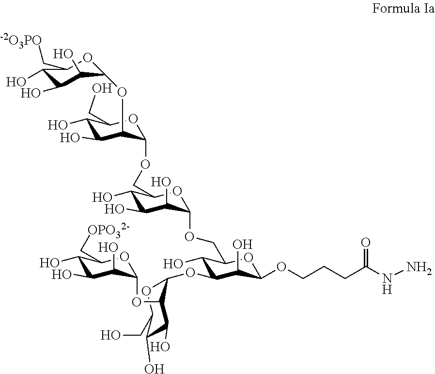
C1(O)C(OC2C(OC3C(O)C(O)C(O)C(C[OPO32-])O3)C(O)C(O)C(CO)O2)C(O)C(OCCCC(NN)=O)OC1COC1C(O)C(O)C(O)C(COC2C(OC3C(O)C(O)C(O)C(C[-2O3PO])O3)C(O)C(O)C(CO)O2)O1
